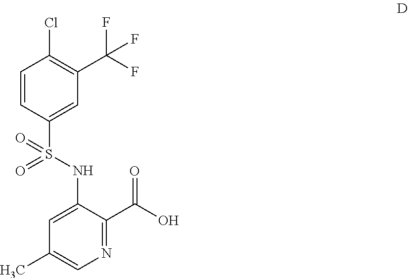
N1=C(C(O)=O)C(NS(C2=CC(C(F)(F)F)=C(Cl)C=C2)(=O)=O)=CC(C)=C1
